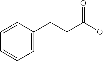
C1=C(CCC(O)=O)C=CC=C1
